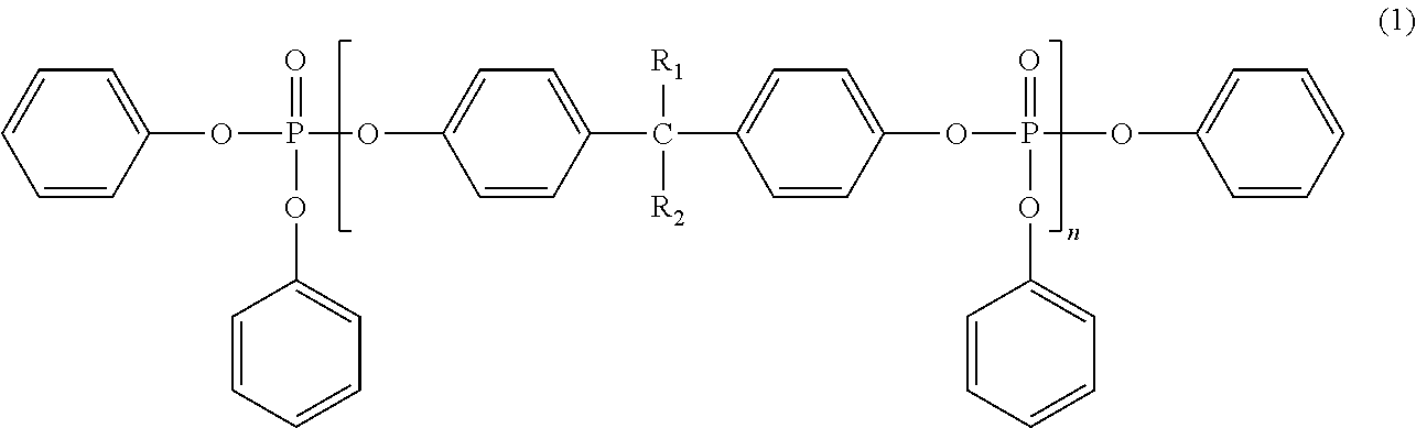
C1=CC(OP(=O)(OC2=CC=C(C(C3=CC=C(OP(=O)(OC4=CC=CC=C4)OC4=CC=CC=C4)C=C3)([R1])[R2])C=C2)OC2=CC=CC=C2)=CC=C1
